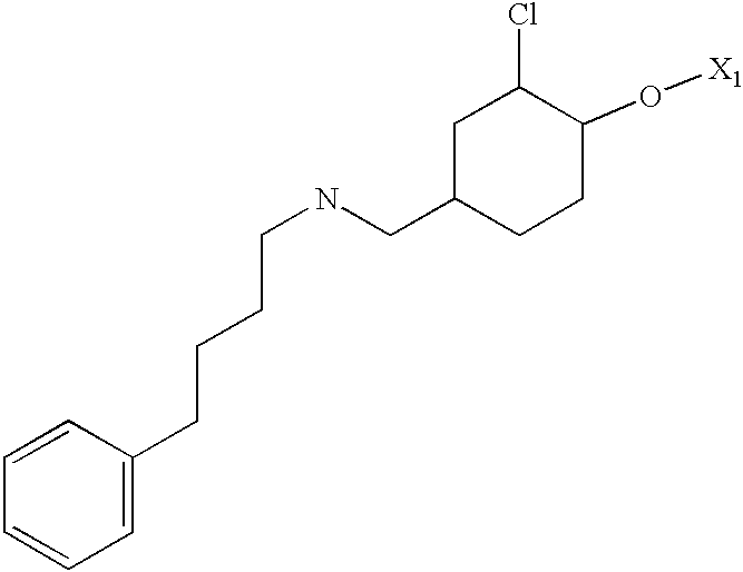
C(NCC1CCC(O[X1])C(Cl)C1)CCCC1=CC=CC=C1
